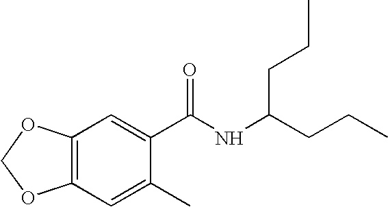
C12=C(C=C(C)C(C(NC(CCC)CCC)=O)=C1)OCO2
